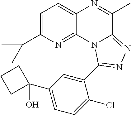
C1=C(C(C)C)N=C2C(=C1)N=C(C)C1=NN=C(C3=CC(C4(O)CCC4)=CC=C3Cl)N21
